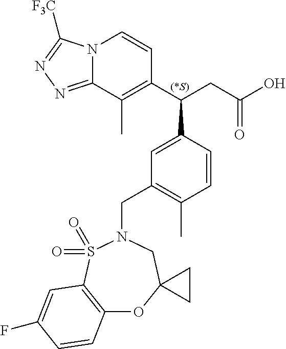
N12C(=NN=C1[F3C])C(C)=C(C(CC(O)=O)C1=CC(CN3S(=O)(=O)C4=C(OC5(C3)CC5)C=CC(F)=C4)=C(C)C=C1)C=C2
